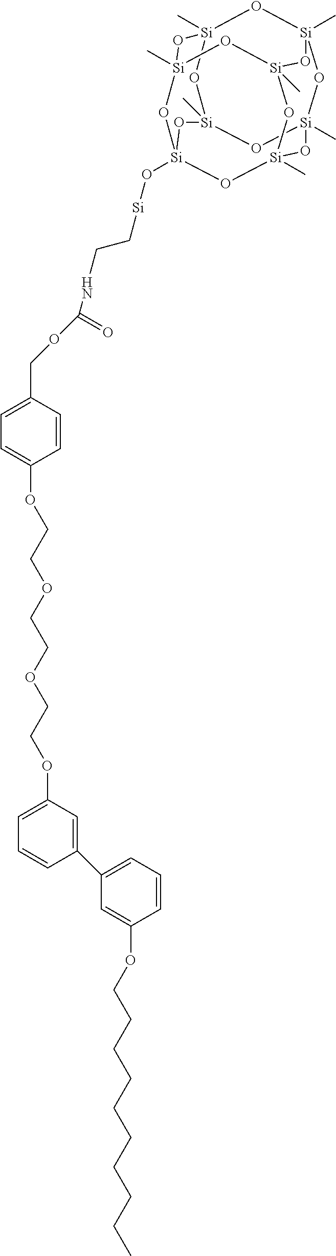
[Si](CCNC(OCC1=CC=C(OCCOCCOCCOC2=CC=CC(C3=CC=CC(OCCCCCCCCCC)=C3)=C2)C=C1)=O)O[Si]12O[Si]3(C)O[Si]4(C)O[Si](C)(O1)O[Si]1(C)O[Si](C)(O[Si](C)(O[Si](C)(O1)O4)O3)O2
